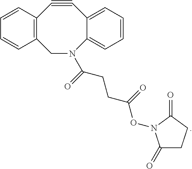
C1N(C(CCC(ON2C(=O)CCC2=O)=O)=O)C2=CC=CC=C2C#CC2=C1C=CC=C2
